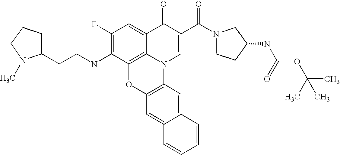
C1(F)=C(NCCC2CCCN2C)C2=C3C(=C1)C(=O)C(C(N1CCC(NC(OC(C)(C)C)=O)C1)=O)=CN3C1=C(O2)C=C2C(=C1)C=CC=C2
